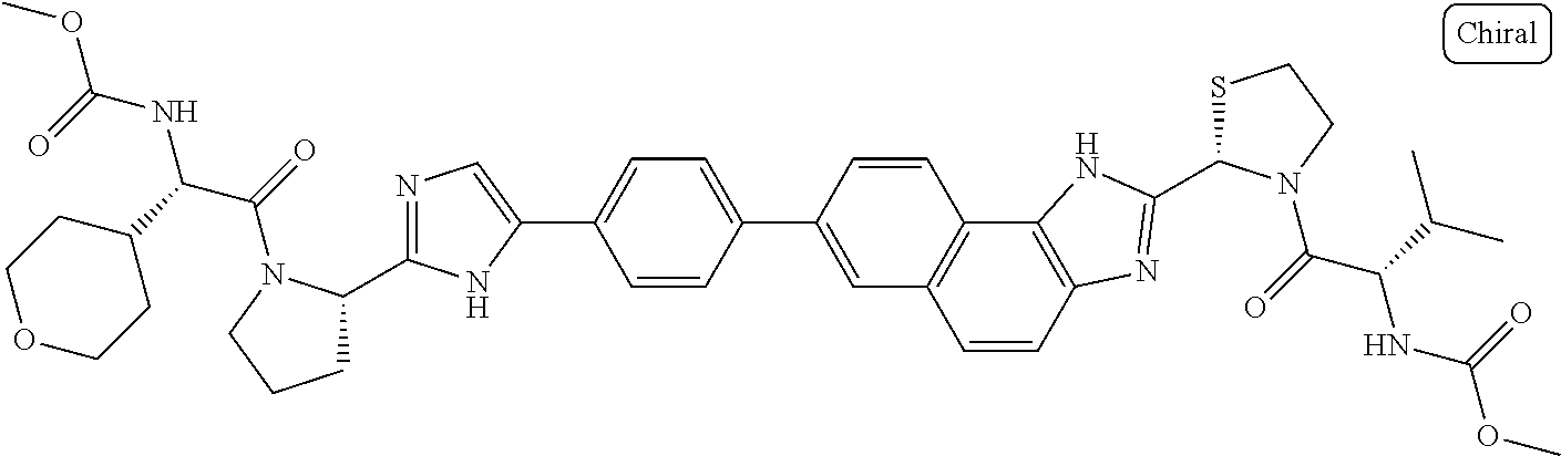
C1=C(C2=CC=C(C3=CN=C(C4CCCN4C(=O)C(C4CCOCC4)NC(OC)=O)N3)C=C2)C=CC2=C1C=CC1=C2NC(C2SCCN2C(=O)C(C(C)C)NC(OC)=O)=N1
